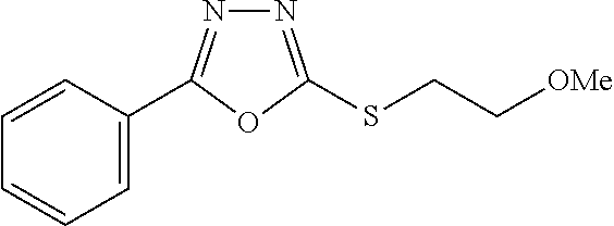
C1=C(C2=NN=C(SCC[OMe])O2)C=CC=C1
